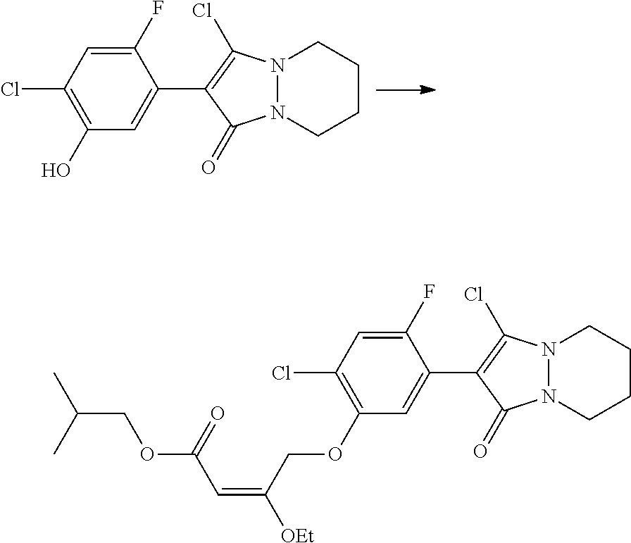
C1=C(F)C(C2=C(Cl)N3N(CCCC3)C2=O)=CC(O)=C1Cl.C1=C(F)C(C2=C(Cl)N3N(CCCC3)C2=O)=CC(OCC(=CC(OCC(C)C)=O)[OEt])=C1Cl
